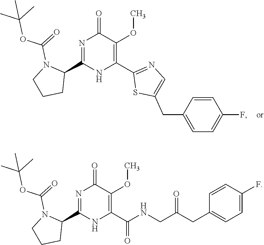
C1(C2=NC(=O)C(OC)=C(C3=NC=C(CC4=CC=C(F)C=C4)S3)N2)N(C(=O)OC(C)(C)C)CCC1.C1(C2=NC(=O)C(OC)=C(C(=O)NCC(CC3=CC=C(F)C=C3)=O)N2)N(C(=O)OC(C)(C)C)CCC1
